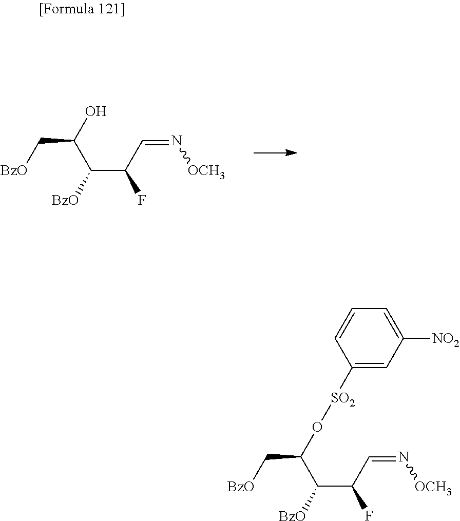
C(C[BzO])(O)C([BzO])C(C=N[OCH3])F.C(C[BzO])(O[SO2]C1=CC([NO2])=CC=C1)C([BzO])C(C=N[OCH3])F
